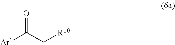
[Ar1]C(C[R10])=O
